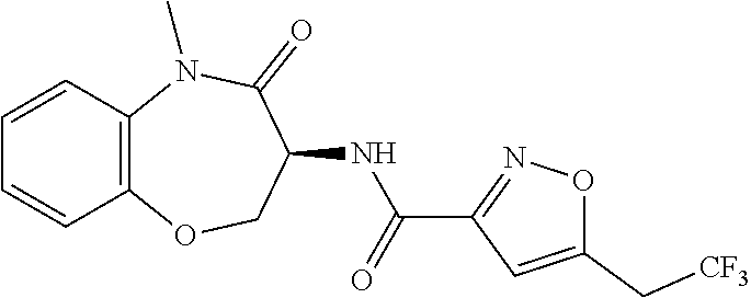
C12=C(N(C)C(=O)C(NC(C3=NOC(C[CF3])=C3)=O)CO1)C=CC=C2
